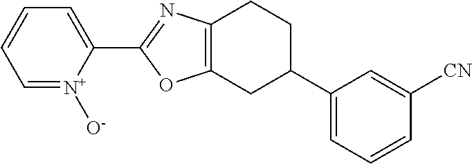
C1=[N+]([O-])C(C2=NC3=C(CC(C4=CC=CC([CN])=C4)CC3)O2)=CC=C1
